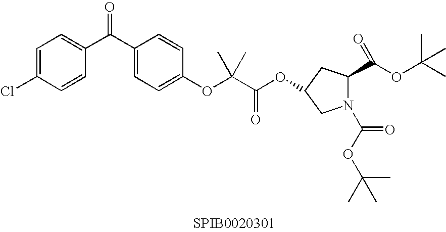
C1=C(Cl)C=CC(C(C2=CC=C(OC(C(OC3CC(C(OC(C)(C)C)=O)N(C(OC(C)(C)C)=O)C3)=O)(C)C)C=C2)=O)=C1
